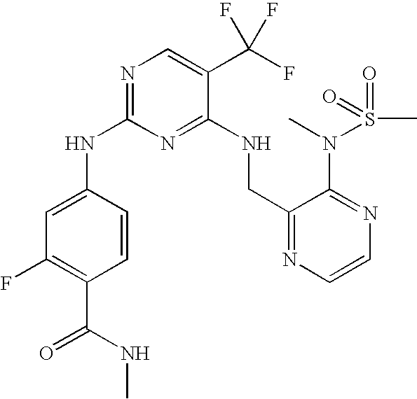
C1(NC2=NC=C(C(F)(F)F)C(NCC3=NC=CN=C3N(S(C)(=O)=O)C)=N2)=CC(F)=C(C(NC)=O)C=C1
